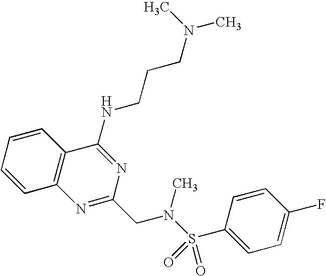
C1=CC2=C(C=C1)C(NCCCN(C)C)=NC(CN(S(=O)(=O)C1=CC=C(F)C=C1)C)=N2
